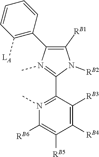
C1(C2=C([RB1])N([RB2])C(C3=N(C)C([RB6])=C([RB5])C([RB4])=C3[RB3])=N2C)=C([LA])C=CC=C1
